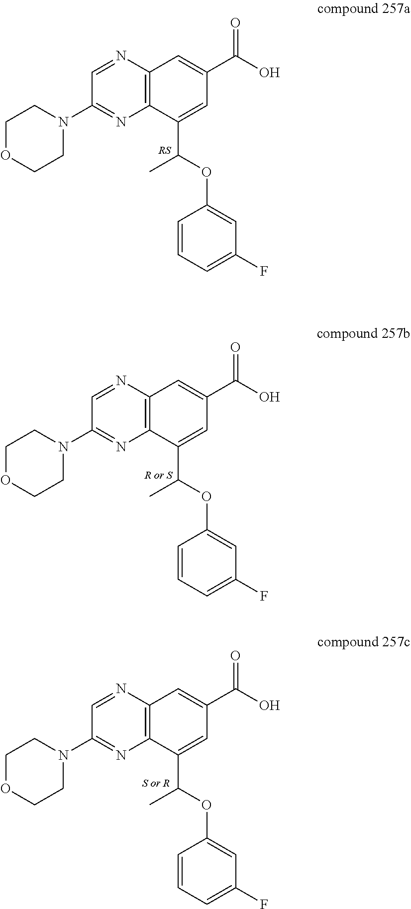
C12=C(C(C(OC3=CC(F)=CC=C3)C)=CC(C(O)=O)=C1)N=C(N1CCOCC1)C=N2.C12=C(C(C(OC3=CC(F)=CC=C3)C)=CC(C(O)=O)=C1)N=C(N1CCOCC1)C=N2.C12=C(C(C(OC3=CC(F)=CC=C3)C)=CC(C(O)=O)=C1)N=C(N1CCOCC1)C=N2
